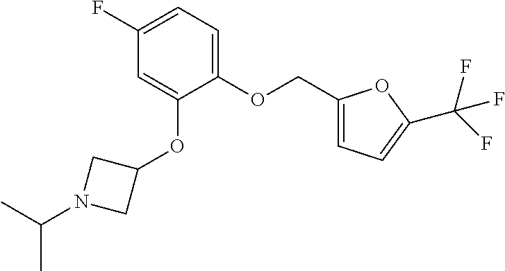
C1(F)=CC=C(OCC2=CC=C(C(F)(F)F)O2)C(OC2CN(C(C)C)C2)=C1
